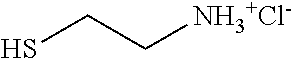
C(S)C[NH3+Cl-]
